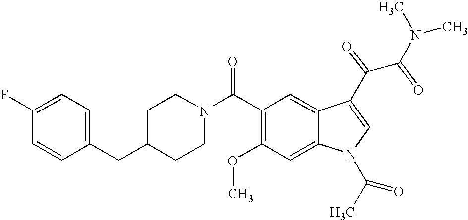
C1(F)=CC=C(CC2CCN(C(C3=C(OC)C=C4C(=C3)C(C(C(N(C)C)=O)=O)=CN4C(C)=O)=O)CC2)C=C1
